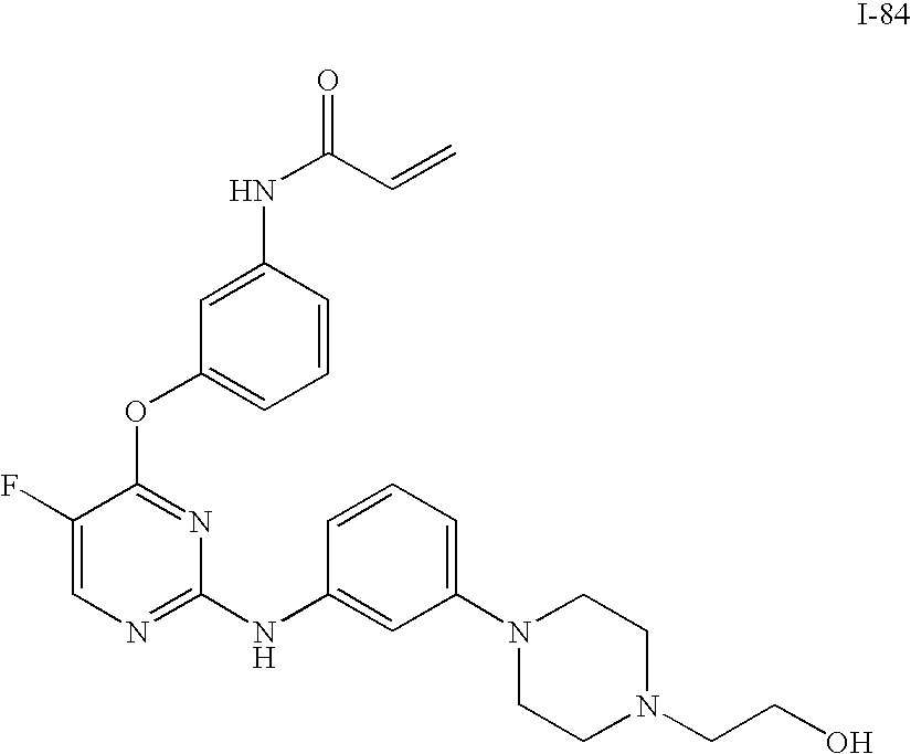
C1=CC(NC(C=C)=O)=CC(OC2=NC(NC3=CC(N4CCN(CCO)CC4)=CC=C3)=NC=C2F)=C1
